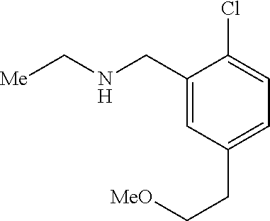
C1(CNC[Me])=CC(CC[MeO])=CC=C1Cl
